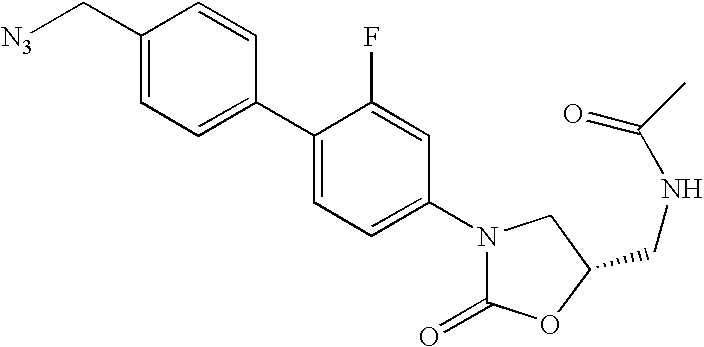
C1(C[N3])=CC=C(C2=CC=C(N3C(=O)OC(CNC(C)=O)C3)C=C2F)C=C1
